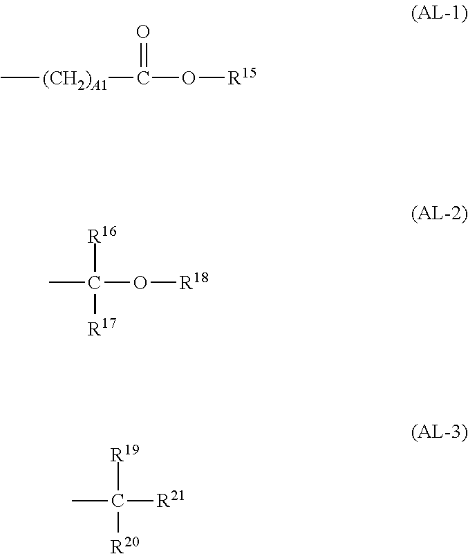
C[(CH2)A1]C(=O)O[R15].CC([R16])([R17])O[R18].CC([R19])([R20])[R21]
